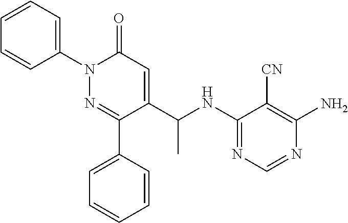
C1(N2N=C(C3=CC=CC=C3)C(C(NC3=NC=NC(N)=C3[CN])C)=CC2=O)=CC=CC=C1
